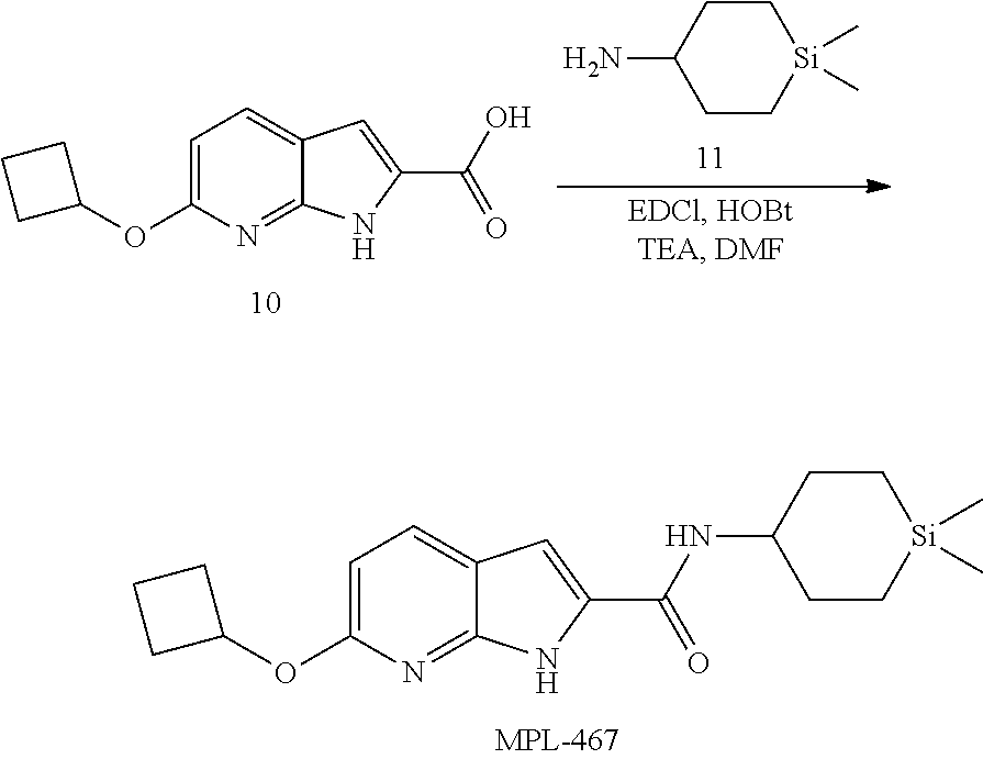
C1=C(OC2CCC2)N=C2C(=C1)C=C(C(=O)NC1CC[Si](C)(C)CC1)N2.C1=C(OC2CCC2)N=C2C(=C1)C=C(C(=O)O)N2.C1CC(N)CC[Si]1(C)C
